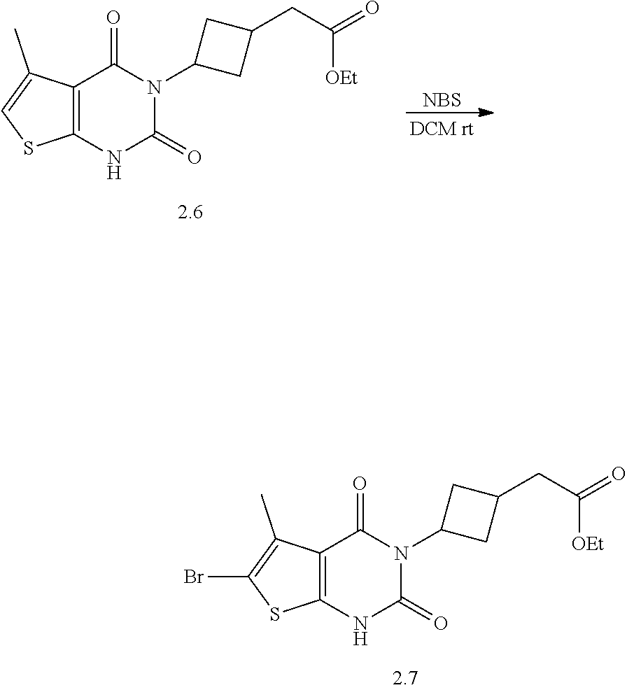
C12=C(NC(=O)N(C3CC(CC(=O)[OEt])C3)C1=O)SC(Br)=C2C.C12=C(NC(=O)N(C3CC(CC(=O)[OEt])C3)C1=O)SC=C2C.[NBS]
